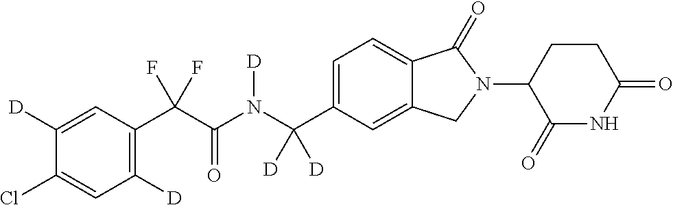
C1([D])=CC(C(C(N(C(C2=CC=C3C(=C2)CN(C2C(=O)NC(=O)CC2)C3=O)([D])[D])[D])=O)(F)F)=C([D])C=C1Cl
